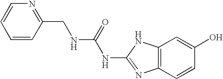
C1(CNC(NC2=NC3=C(N2)C=C(O)C=C3)=O)=NC=CC=C1
